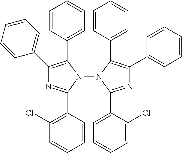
C1(Cl)=C(C2=NC(C3=CC=CC=C3)=C(C3=CC=CC=C3)N2N2C(C3=CC=CC=C3Cl)=NC(C3=CC=CC=C3)=C2C2=CC=CC=C2)C=CC=C1
